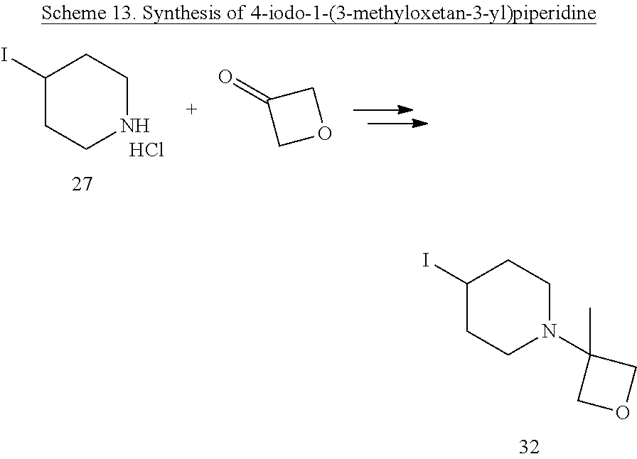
C1(I)CCN(C2(C)COC2)CC1.C1(I)CCNCC1.Cl.C1(=O)COC1
